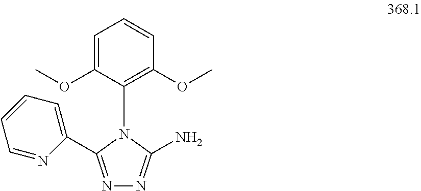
NC1=NN=C(C2=CC=CC=N2)N1C1=C(OC)C=CC=C1OC
